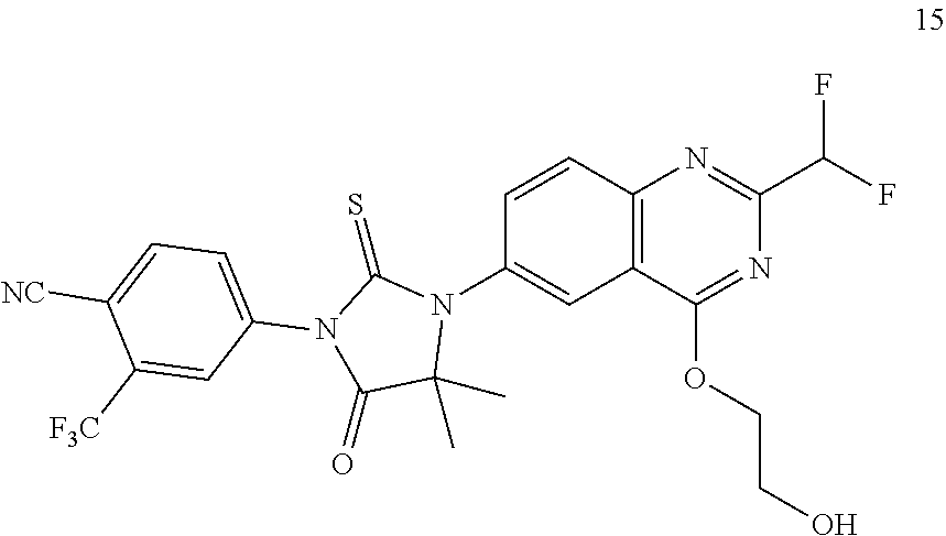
C12=C(C(OCCO)=NC(C(F)F)=N1)C=C(N1C(=S)N(C3=CC=C([NC])C([F3C])=C3)C(=O)C1(C)C)C=C2
